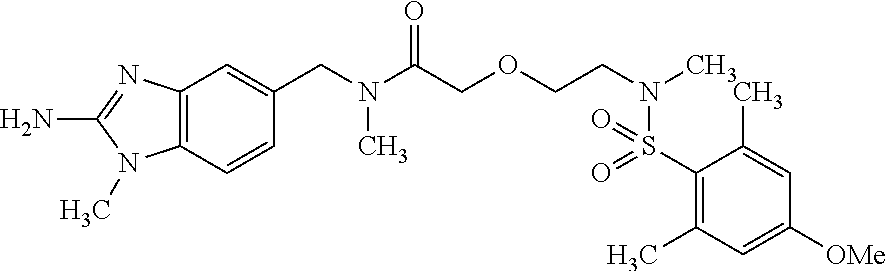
C1(S(N(CCOCC(N(CC2=CC3=C(C=C2)N(C)C(N)=N3)C)=O)C)(=O)=O)=C(C)C=C([OMe])C=C1C
